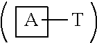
[T][A]
